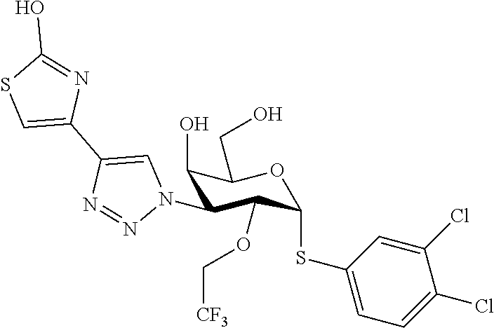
C1(O)C(N2C=C(C3=CSC(O)=N3)N=N2)C(OC[CF3])C(SC2=CC=C(Cl)C(Cl)=C2)OC1CO
